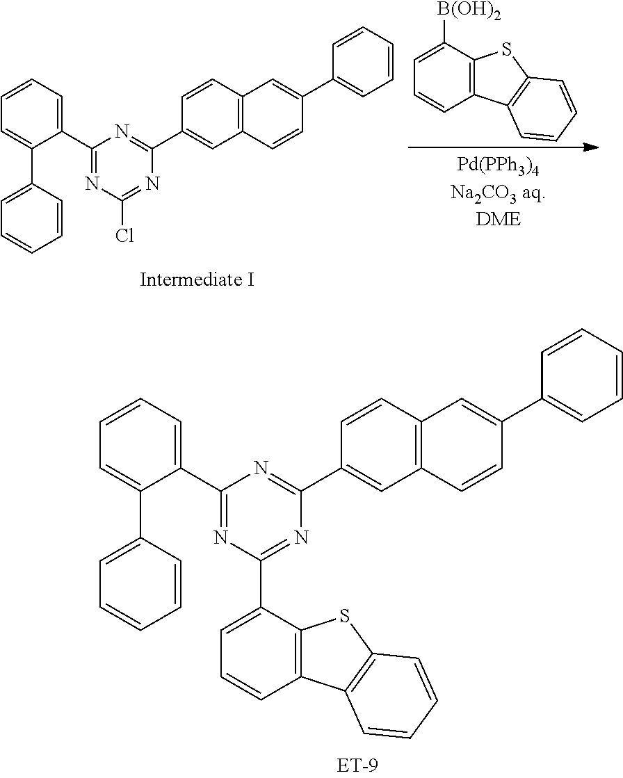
C1=C([B(OH)2])C2=C(C=C1)C1=C(S2)C=CC=C1.C1(C2=CC=CC=C2C2=CC=CC=C2)=NC(Cl)=NC(C2=CC3=C(C=C2)C=C(C2=CC=CC=C2)C=C3)=N1.C1(C2=CC=CC=C2C2=CC=CC=C2)=NC(C2=CC=CC3=C2SC2=C3C=CC=C2)=NC(C2=CC3=C(C=C2)C=C(C2=CC=CC=C2)C=C3)=N1
